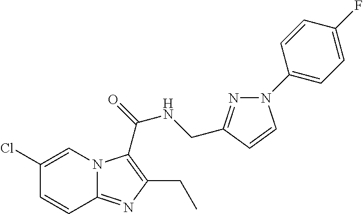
C1(Cl)=CN2C(=NC(CC)=C2C(=O)NCC2=NN(C3=CC=C(F)C=C3)C=C2)C=C1
